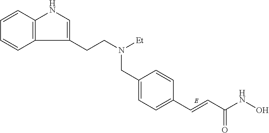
C12=C(C=CC=C1)NC=C2CCN([Et])CC1=CC=C(C=CC(NO)=O)C=C1
